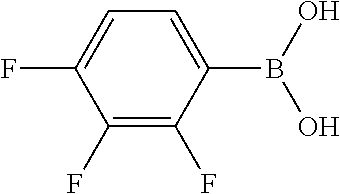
C1(F)=C(F)C(B(O)O)=CC=C1F
